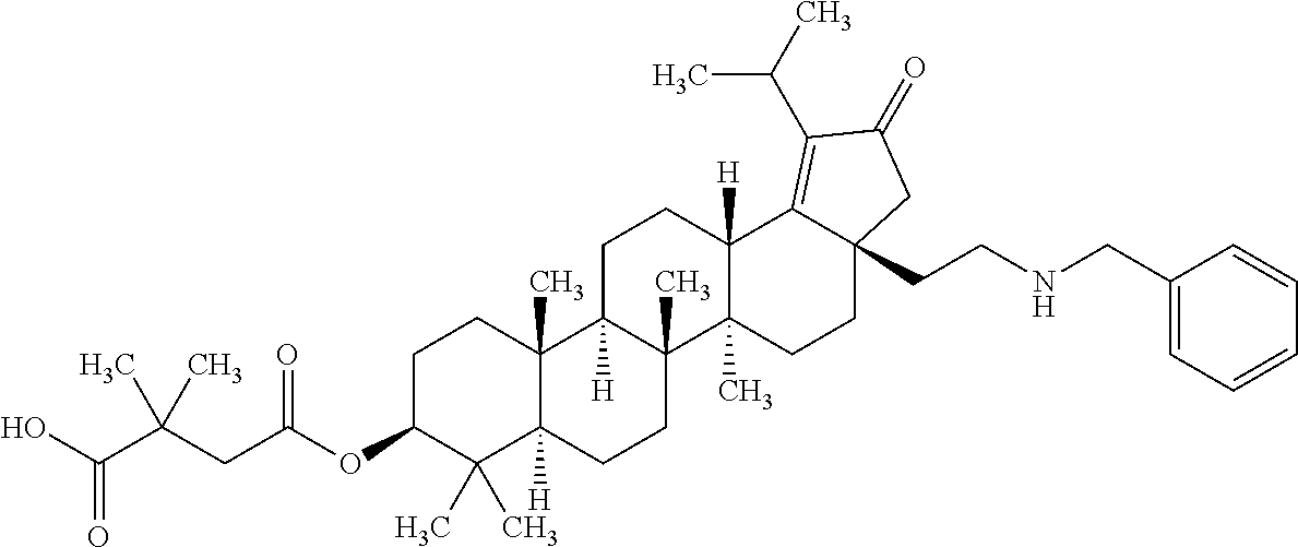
C1C(OC(CC(C(O)=O)(C)C)=O)C(C)(C)C2([H])C(C)(C1)C1([H])C(C)(CC2)C2(C)C([H])(CC1)C1=C(C(C)C)C(=O)CC1(CCNCC1=CC=CC=C1)CC2
